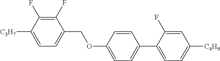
C1(F)=C(F)C([C3H7])=CC=C1COC1=CC=C(C2=CC=C([C4H9])C=C2F)C=C1
